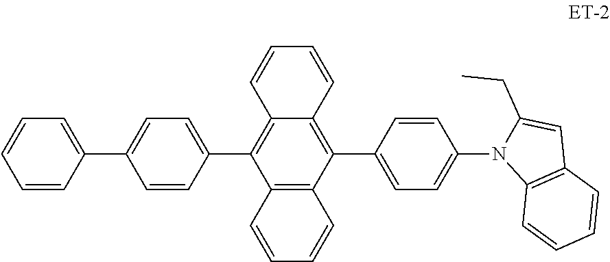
C1=CC=CC(C2=CC=C(C3=C4C(=C(C5=CC=C(N6C(CC)=CC7=C6C=CC=C7)C=C5)C5=C3C=CC=C5)C=CC=C4)C=C2)=C1
